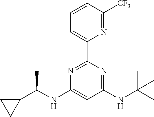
N1=C(C2=CC=CC([CF3])=N2)N=C(NC(C)(C)C)C=C1NC(C1CC1)C
